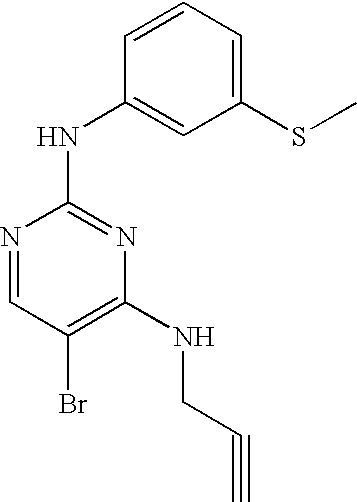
N1=CC(Br)=C(NCC#C)N=C1NC1=CC(SC)=CC=C1
